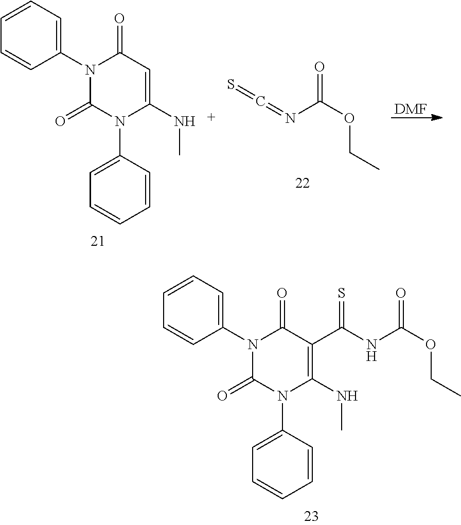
C1(N2C(=O)N(C3=CC=CC=C3)C(NC)=C(C(NC(OCC)=O)=S)C2=O)=CC=CC=C1.C1(N2C(=O)N(C3=CC=CC=C3)C(NC)=CC2=O)=CC=CC=C1.N(C(OCC)=O)=C=S.[DMF]
